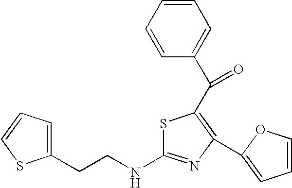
S1C(NCCC2=CC=CS2)=NC(C2=CC=CO2)=C1C(C1=CC=CC=C1)=O
